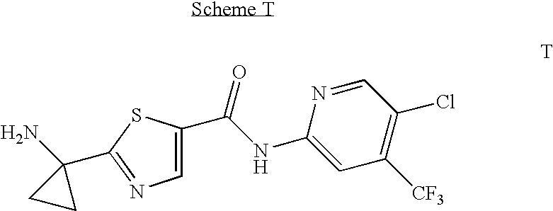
C1=NC(NC(C2=CN=C(C3(N)CC3)S2)=O)=CC([CF3])=C1Cl
